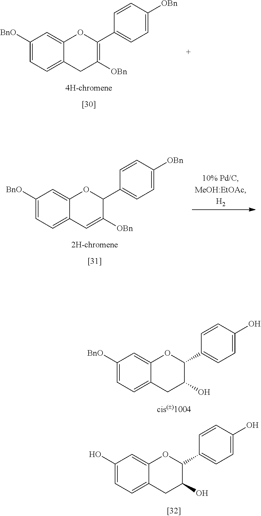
C1([BnO])=CC=C2C(=C1)OC(C1=CC=C([OBn])C=C1)=C([OBn])C2.C1([BnO])=CC=C2C(=C1)OC(C1=CC=C([OBn])C=C1)C([OBn])=C2.C1(O)=CC=C2C(=C1)OC(C1=CC=C(O)C=C1)C(O)C2.C1([BnO])=CC=C2C(=C1)OC(C1=CC=C(O)C=C1)C(O)C2
